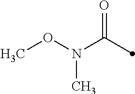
CON(C(=O)C)C
